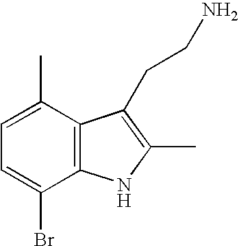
C12=C(C(C)=CC=C1Br)C(CCN)=C(C)N2
